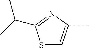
S1C=C(C)N=C1C(C)C
